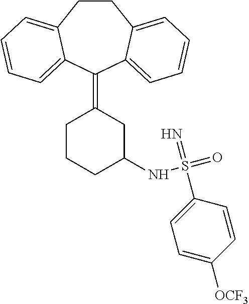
C1CC2=CC=CC=C2C(=C2CC(NS(=O)(=N)C3=CC=C([OCF3])C=C3)CCC2)C2=CC=CC=C12
